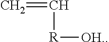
C=C[R][OH.]
